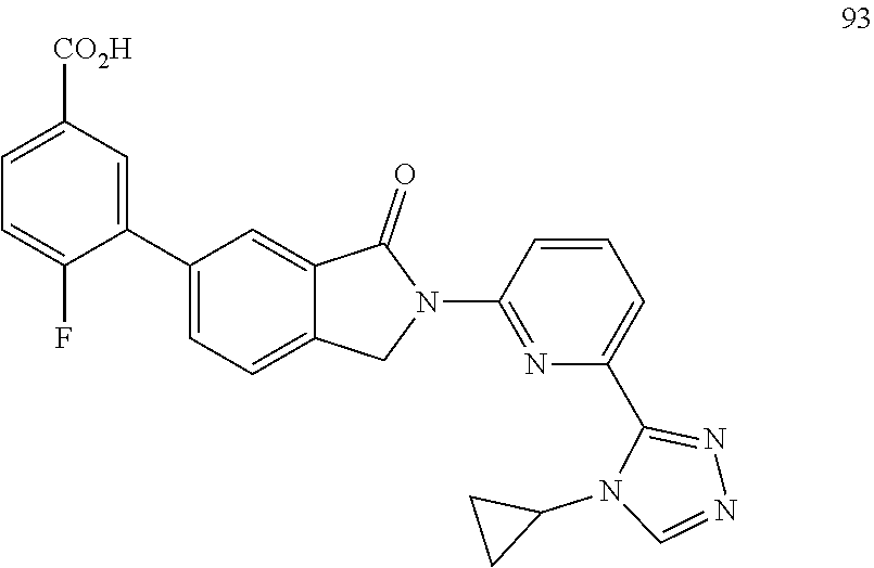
C1=C(C2=CC([CO2H])=CC=C2F)C=C2C(=C1)CN(C1=NC(C3=NN=CN3C3CC3)=CC=C1)C2=O
